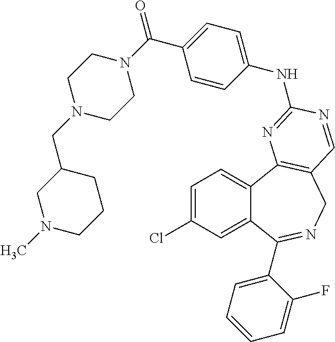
C1=C(Cl)C=C2C(=C1)C1=C(CN=C2C2=CC=CC=C2F)C=NC(NC2=CC=C(C(N3CCN(CC4CN(C)CCC4)CC3)=O)C=C2)=N1
